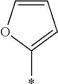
C1=CC=C(*)O1
